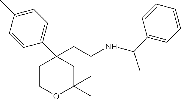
C1COC(C)(C)CC1(C1=CC=C(C)C=C1)CCNC(C1=CC=CC=C1)C
